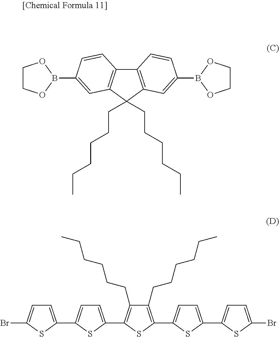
C12=C(C=C(B3OCCO3)C=C1)C(CCCCCC)(CCCCCC)C1=C2C=CC(B2OCCO2)=C1.C1(CCCCCC)=C(C2=CC=C(C3=CC=C(Br)S3)S2)SC(C2=CC=C(C3=CC=C(Br)S3)S2)=C1CCCCCC
